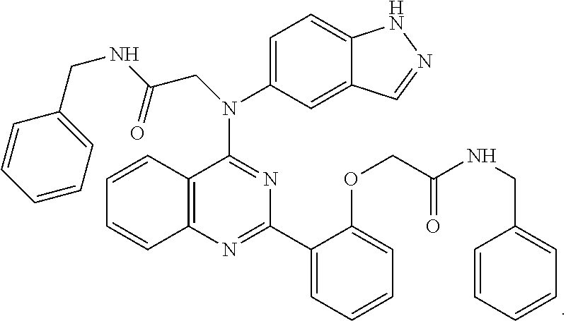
C12=CC=C(N(C3=NC(C4=CC=CC=C4OCC(NCC4=CC=CC=C4)=O)=NC4=C3C=CC=C4)CC(NCC3=CC=CC=C3)=O)C=C1C=NN2
